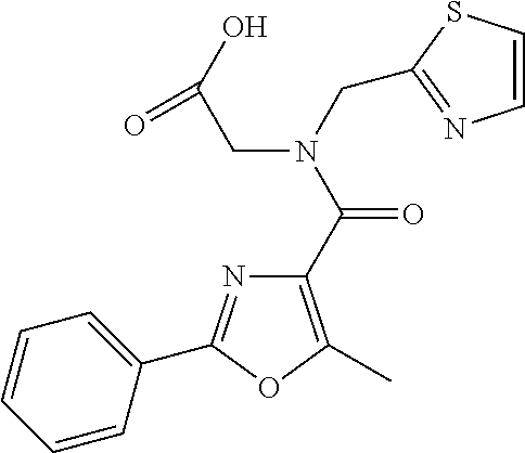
C1(C(N(CC2=NC=CS2)CC(=O)O)=O)=C(C)OC(C2=CC=CC=C2)=N1
